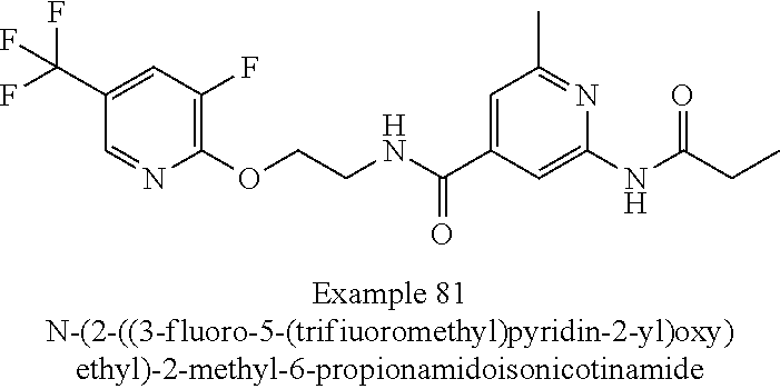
C1=NC(OCCNC(C2=CC(C)=NC(NC(=O)CC)=C2)=O)=C(F)C=C1C(F)(F)F
